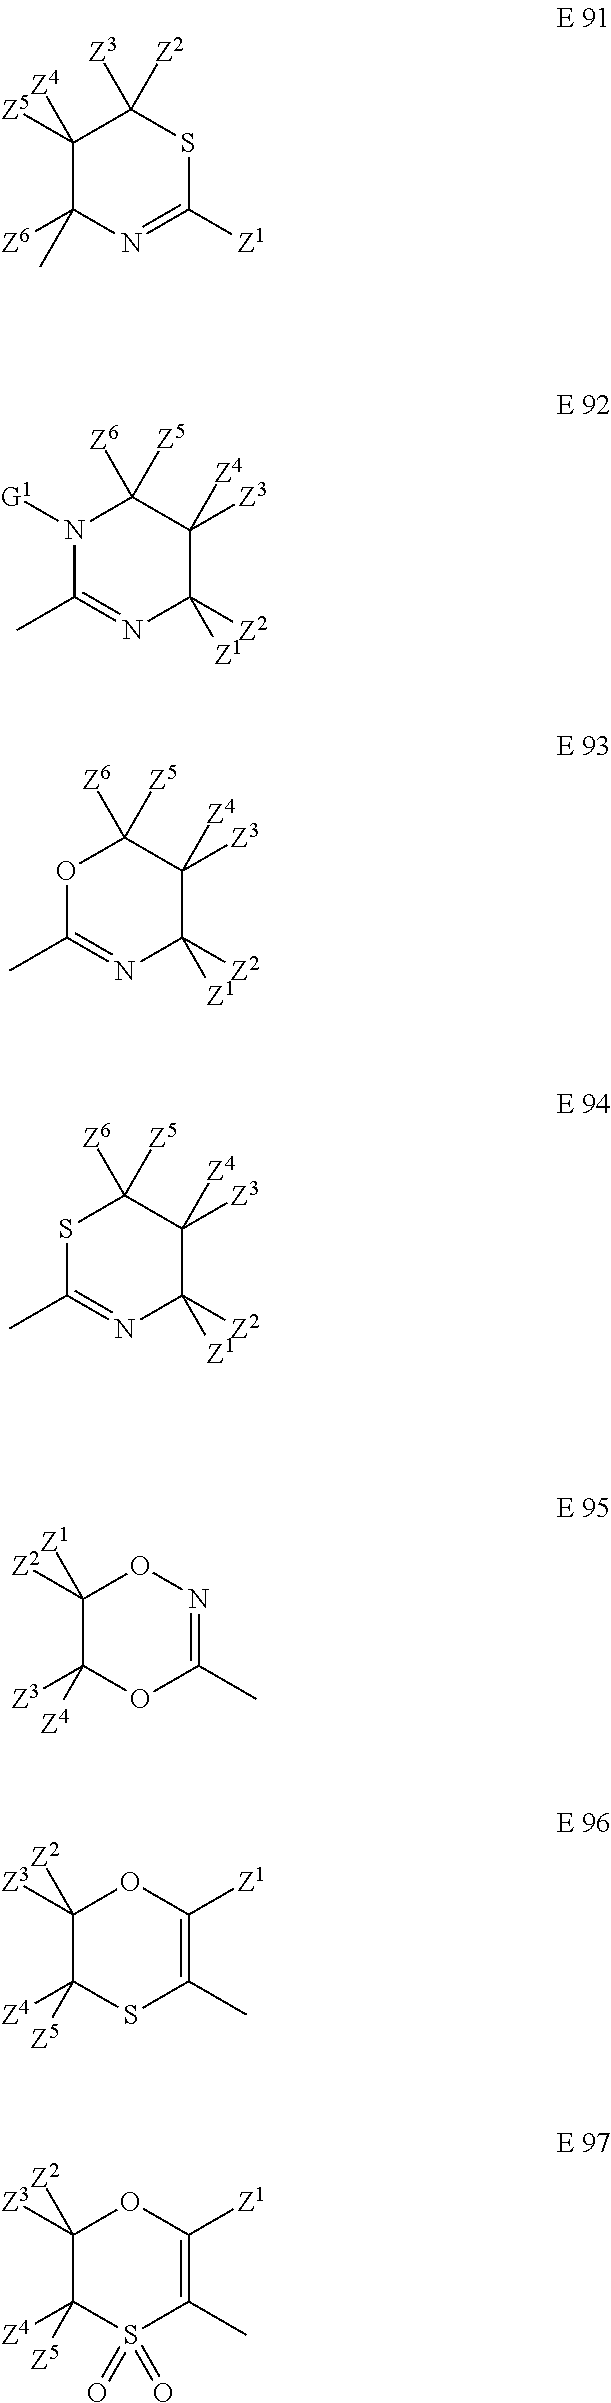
C1([Z5])([Z4])C([Z6])(C)N=C([Z1])SC1([Z3])[Z2].N1([G1])C(C)=NC([Z2])([Z1])C([Z3])([Z4])C1([Z6])[Z5].O1C(C)=NC([Z2])([Z1])C([Z3])([Z4])C1([Z6])[Z5].S1C(C)=NC([Z2])([Z1])C([Z3])([Z4])C1([Z6])[Z5].C1([Z2])([Z1])C([Z3])([Z4])OC(C)=NO1.C1([Z3])([Z2])C([Z4])([Z5])SC(C)=C([Z1])O1.C1([Z3])([Z2])C([Z4])([Z5])S(=O)(=O)C(C)=C([Z1])O1
